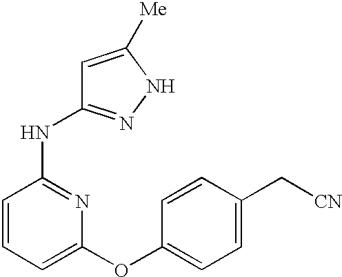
C1=CC(NC2=NNC([Me])=C2)=NC(OC2=CC=C(C[CN])C=C2)=C1
